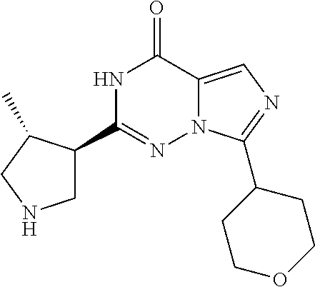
N1C(C2CNCC2C)=NN2C(=CN=C2C2CCOCC2)C1=O
